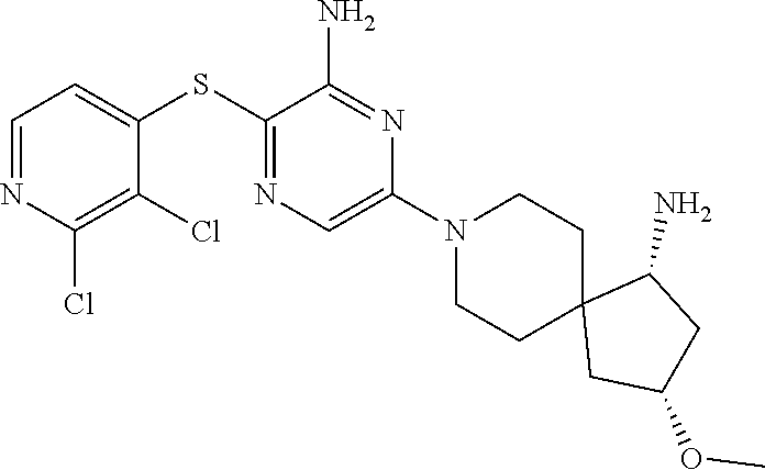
S(C1=NC=C(N2CCC3(CC2)CC(OC)CC3N)N=C1N)C1=CC=NC(Cl)=C1Cl
